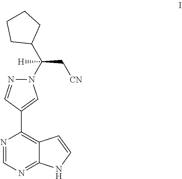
N1(C(C2CCCC2)([H])C[CN])N=CC(C2=C3C(=NC=N2)NC=C3)=C1
